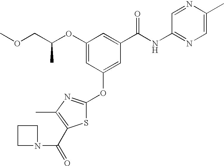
C(C(OC1=CC(OC2=NC(C)=C(C(=O)N3CCC3)S2)=CC(C(NC2=NC=C(C)N=C2)=O)=C1)C)OC
